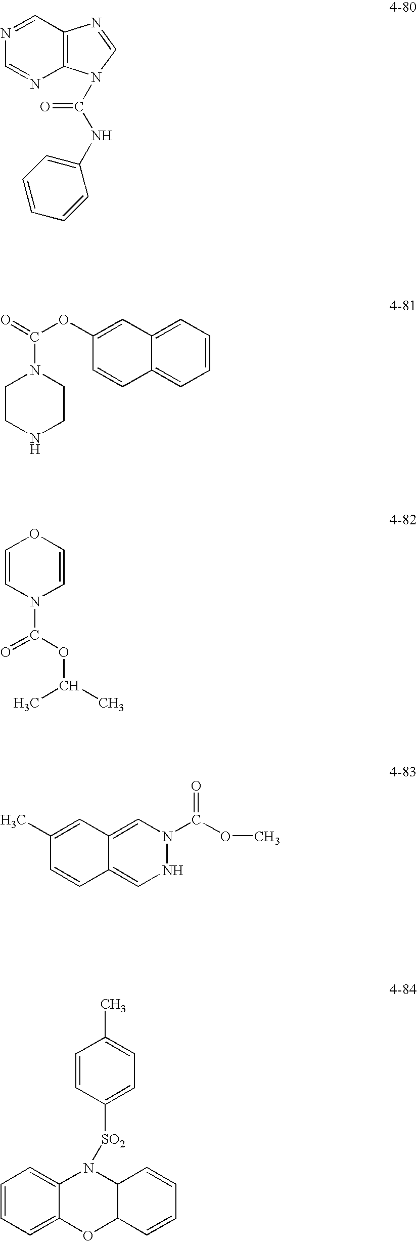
C12=C(C=NC=N1)N=CN2C(=O)NC1=CC=CC=C1.C1=CC=C2C(=C1)C=CC(OC(=O)N1CCNCC1)=C2.C1=CN(C(OC(C)C)=O)C=CO1.N1N(C(OC)=O)C=C2C(=C1)C=CC(C)=C2.C1=CC([SO2]N2C3=CC=CC=C3OC3C2C=CC=C3)=CC=C1C
